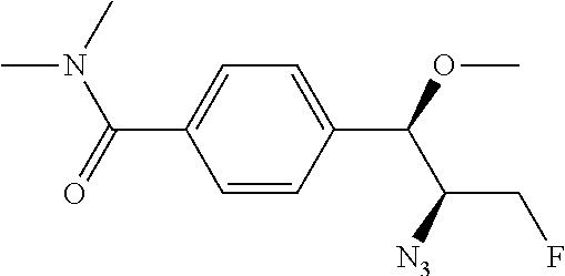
C1=CC(C(OC)C([N3])CF)=CC=C1C(=O)N(C)C
